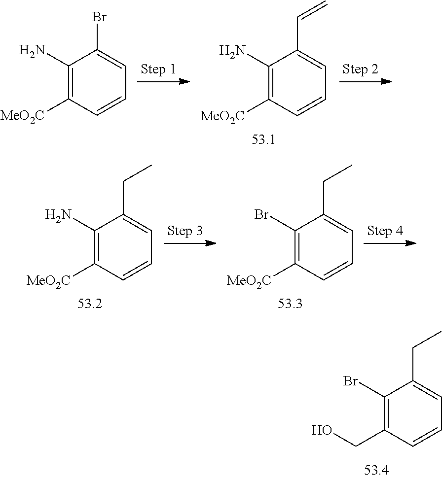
C1(N)=C([MeO2C])C=CC=C1Br.C1(N)=C([MeO2C])C=CC=C1C=C.C1(N)=C([MeO2C])C=CC=C1CC.C1(Br)=C([MeO2C])C=CC=C1CC.C1(Br)=C(CO)C=CC=C1CC
